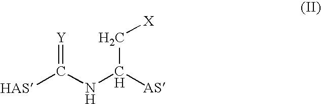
[Y]=C(NC([AS])C[X])[HAS]
